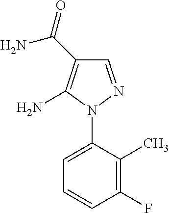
C1=NN(C2=CC=CC(F)=C2C)C(N)=C1C(=O)N
